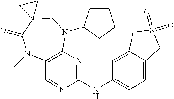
C12=C(N=C(NC3=CC=C4C(=C3)CS(=O)(=O)C4)N=C1)N(C1CCCC1)CC1(C(=O)N2C)CC1
